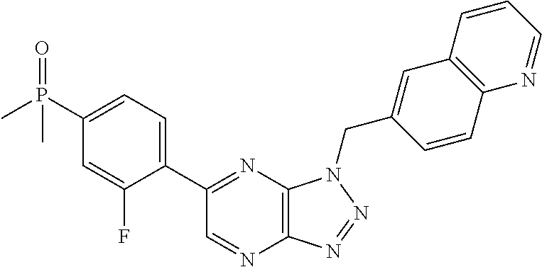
C12=C(N=C(C3=CC=C(P(C)(=O)C)C=C3F)C=N1)N(CC1=CC3=C(C=C1)N=CC=C3)N=N2
